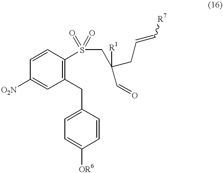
C1([O2N])=CC(CC2=CC=C([OR6])C=C2)=C(S(CC(C=O)([R1])CC=C[R7])(=O)=O)C=C1
